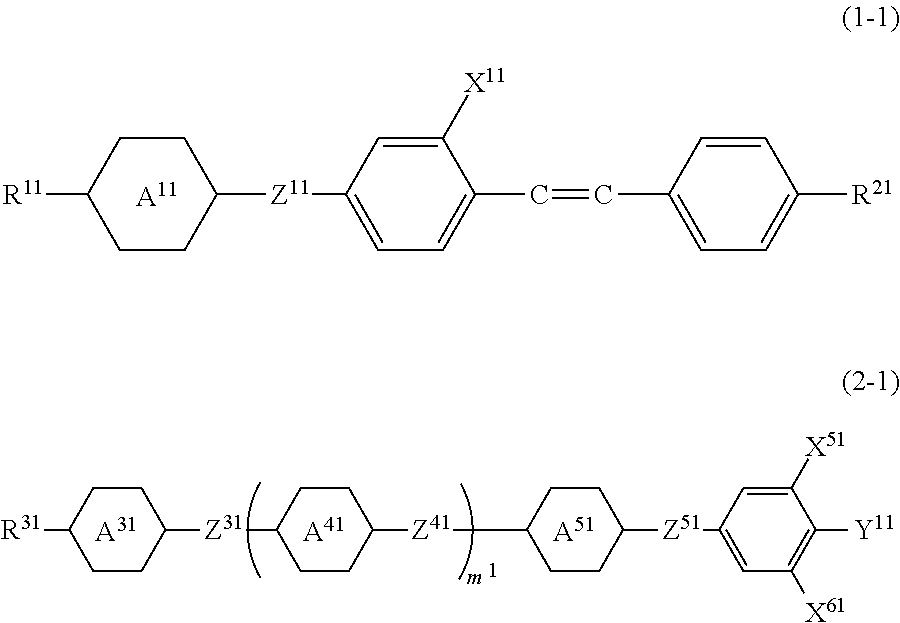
C1CC([R11])CCC1[Z11]C1=CC=C(C=CC2=CC=C([R21])C=C2)C([X11])=C1.[A11].C1CC([R31])CCC1[Z31]C1CCC([Z41]C2CCC([Z51]C3=CC([X61])=C([Y11])C([X51])=C3)CC2)CC1.[A31].[A41].[A51]
